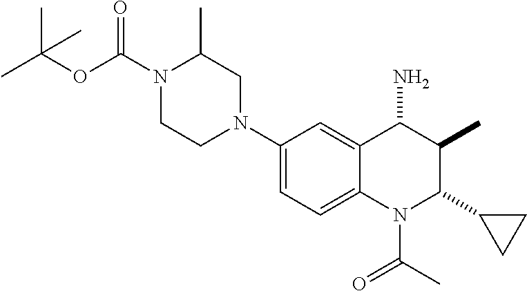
C1(N2CC(C)N(C(OC(C)(C)C)=O)CC2)=CC=C2C(=C1)C(N)C(C)C(C1CC1)N2C(C)=O
